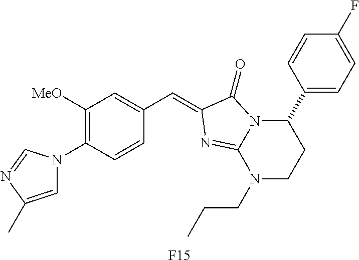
C1=C(C)N=CN1C1=C([MeO])C=C(C=C2C(=O)N3C(C4=CC=C(F)C=C4)CCN(CCC)C3=N2)C=C1.[F15]
